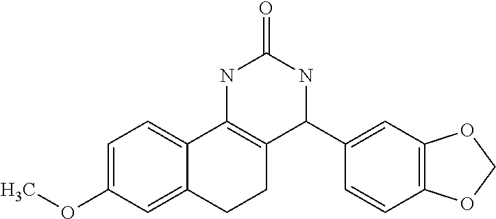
C1=C(OC)C=C2C(=C1)C1=C(CC2)C(C2=CC3=C(C=C2)OCO3)NC(=O)N1
